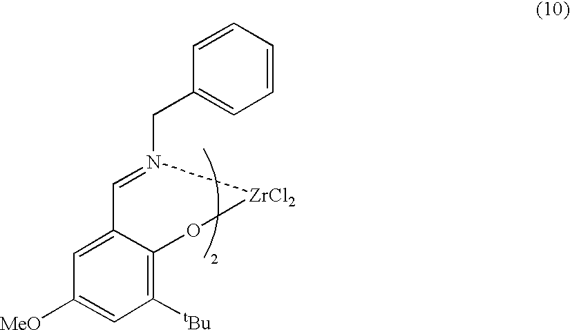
C1([tBu])=C2C(=CC([MeO])=C1)C=N(CC1=CC=CC=C1)[ZrCl2]O2
